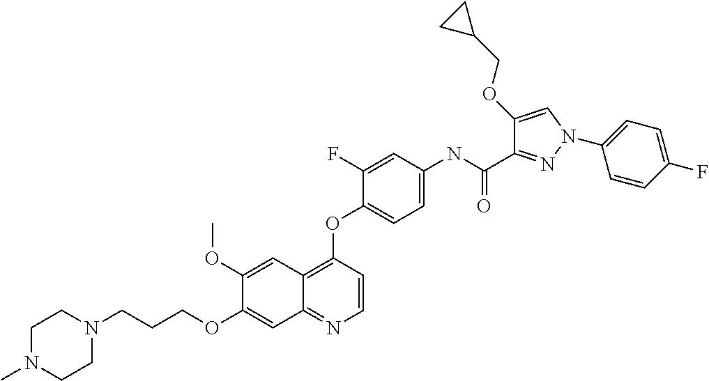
C1(OC)=CC2=C(OC3=CC=C(NC(C4=NN(C5=CC=C(F)C=C5)C=C4OCC4CC4)=O)C=C3F)C=CN=C2C=C1OCCCN1CCN(C)CC1
